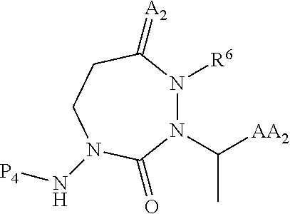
N1([R6])N(C([AA2])C)C(=O)N(N[P4])CCC1=[A2]
